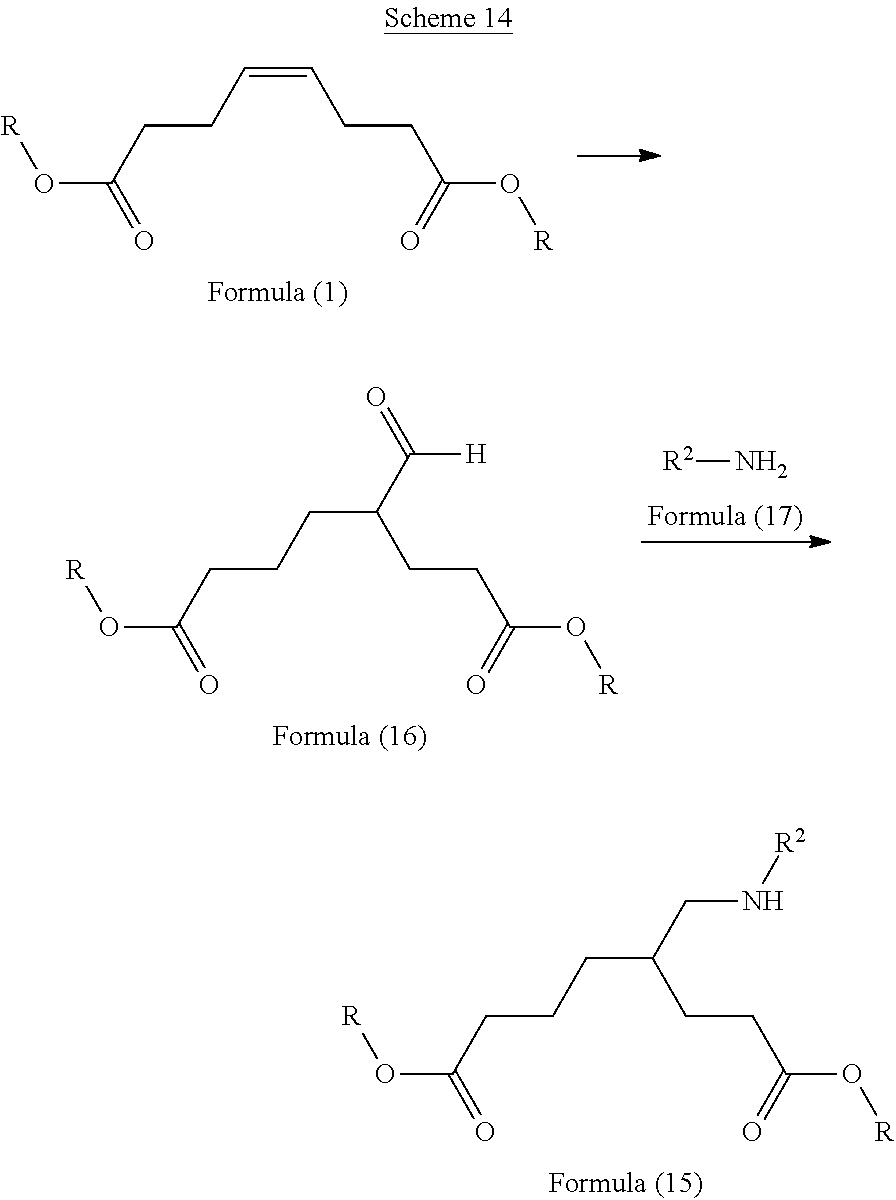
O(C(CCCC(CCC(O[R])=O)CN[R2])=O)[R].O(C(CCC=CCCC(O[R])=O)=O)[R].O(C(CCCC(CCC(O[R])=O)C(=O)[H])=O)[R].[R2]N
